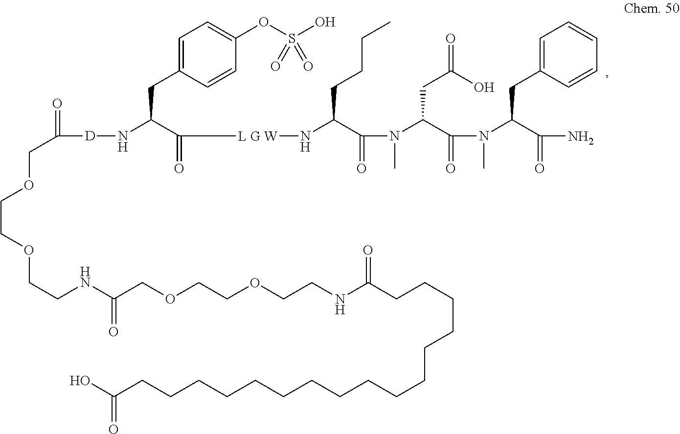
C1=C(CC(N[D]C(=O)COCCOCCNC(COCCOCCNC(CCCCCCCCCCCCCCCCC(O)=O)=O)=O)C(=O)[L G W]NC(C(=O)N(C)C(C(=O)N(C)C(C(=O)N)CC2=CC=CC=C2)CC(O)=O)CCCC)C=CC(OS(O)(=O)=O)=C1
